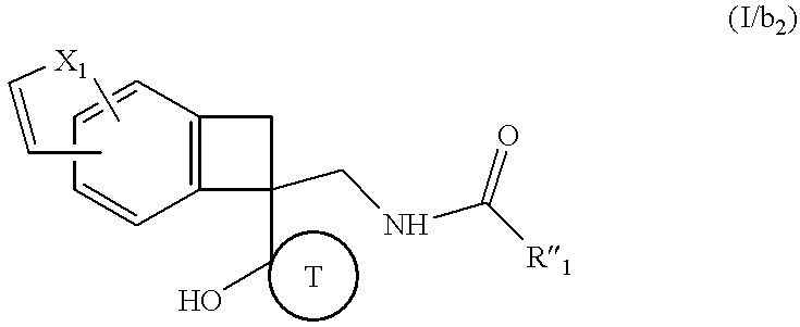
C12=C(C=CC=C1)C(CO)(CNC([R1])=O)C2.C[X1]C=CC
